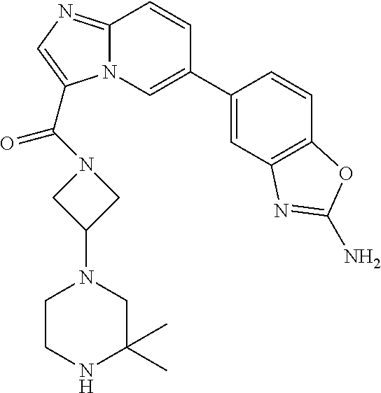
N12C(=NC=C1C(=O)N1CC(N3CCNC(C)(C)C3)C1)C=CC(C1=CC3=C(C=C1)OC(N)=N3)=C2
